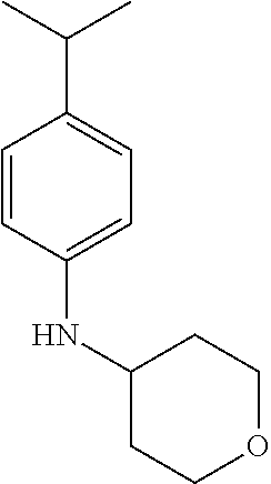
C1=CC(NC2CCOCC2)=CC=C1C(C)C
